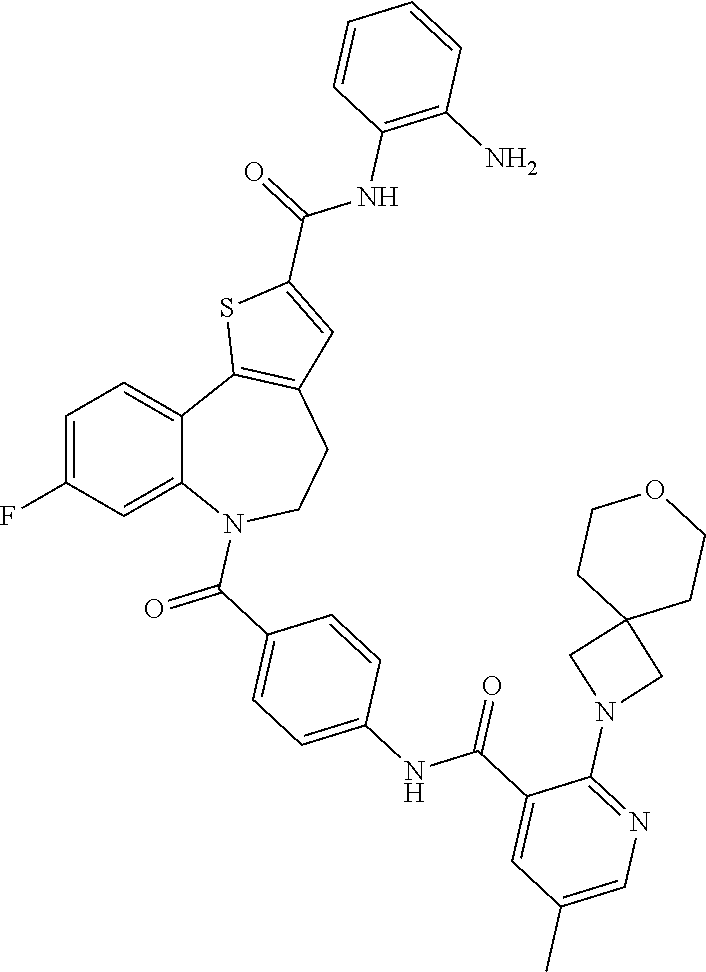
C1=C(F)C=C2C(=C1)C1=C(CCN2C(C2=CC=C(NC(C3=CC(C)=CN=C3N3CC4(C3)CCOCC4)=O)C=C2)=O)C=C(C(=O)NC2=C(N)C=CC=C2)S1
